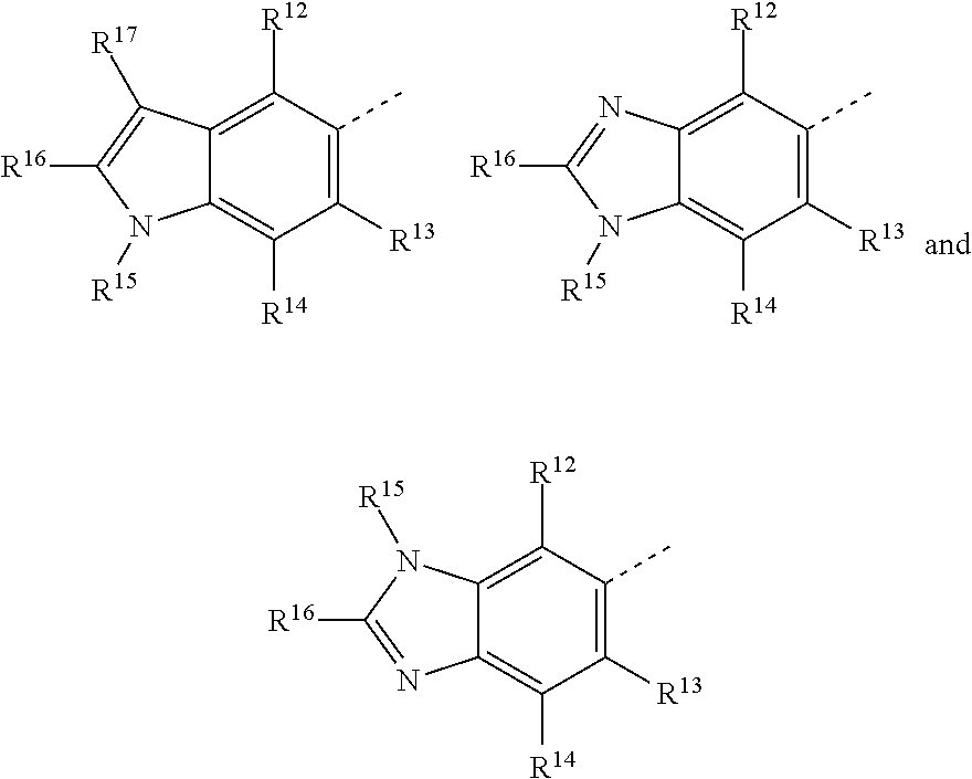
C1([R13])=C(C)C([R12])=C2C(=C1[R14])N([R15])C([R16])=C2[R17].C1([R13])=C(C)C([R12])=C2C(=C1[R14])N([R15])C([R16])=N2.C1([R13])=C(C)C([R12])=C2C(=C1[R14])N=C([R16])N2[R15]
